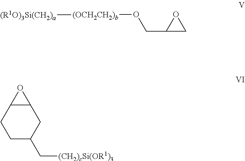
O(CC1OC1)[(OCH2CH2)b][(R1O)3Si(CH2)a].C1C(C[(CH2)cSi(OR1)3])CC2C(C1)O2
